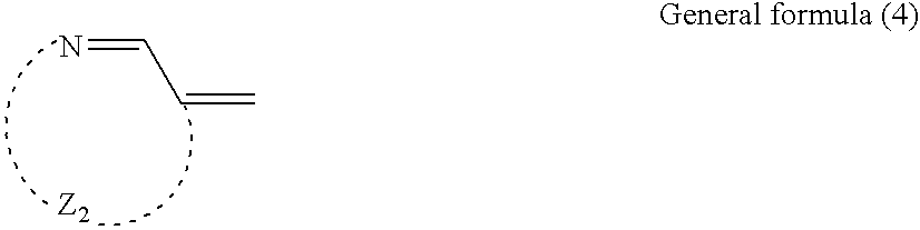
C=CC=N
